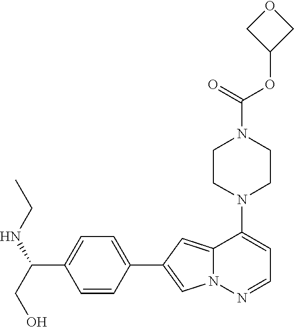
N1(C2=CC=NN3C2=CC(C2=CC=C(C(CO)NCC)C=C2)=C3)CCN(C(OC2COC2)=O)CC1
